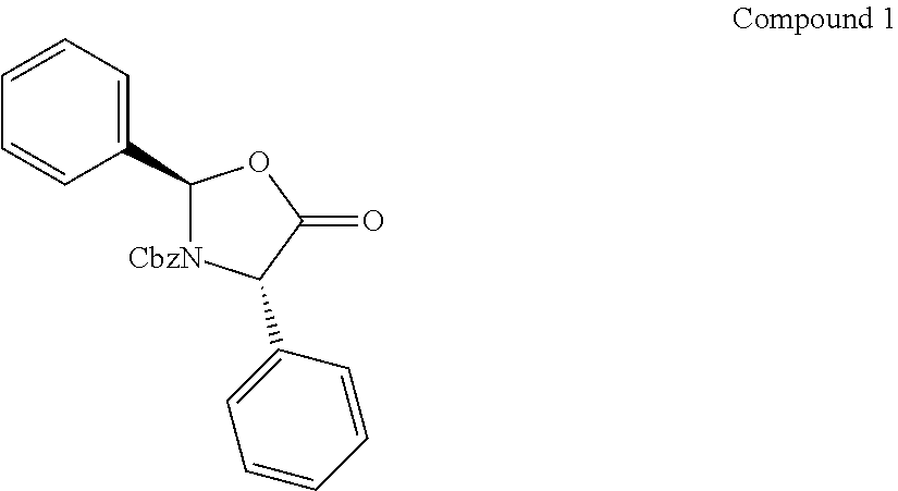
C1=CC=C(C2[CbzN]C(C3=CC=CC=C3)C(=O)O2)C=C1
